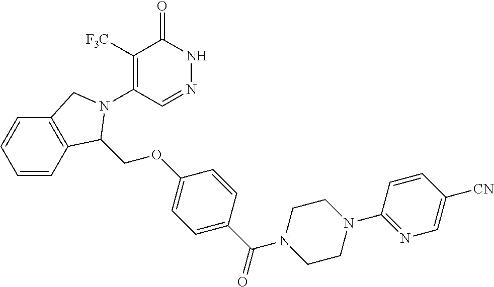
C1([F3C])=C(N2C(COC3=CC=C(C(=O)N4CCN(C5=NC=C([CN])C=C5)CC4)C=C3)C3=C(C=CC=C3)C2)C=NNC1=O
